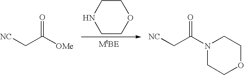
[NC]CC([OMe])=O.C1COCCN1.[NC]CC(N1CCOCC1)=O
